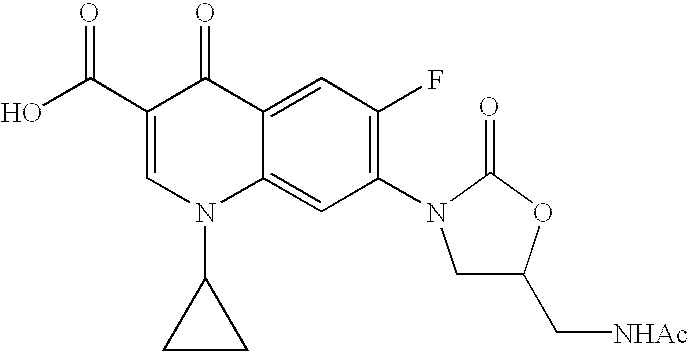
C1(C(=O)O)=CN(C2CC2)C2=CC(N3CC(C[NHAc])OC3=O)=C(F)C=C2C1=O
